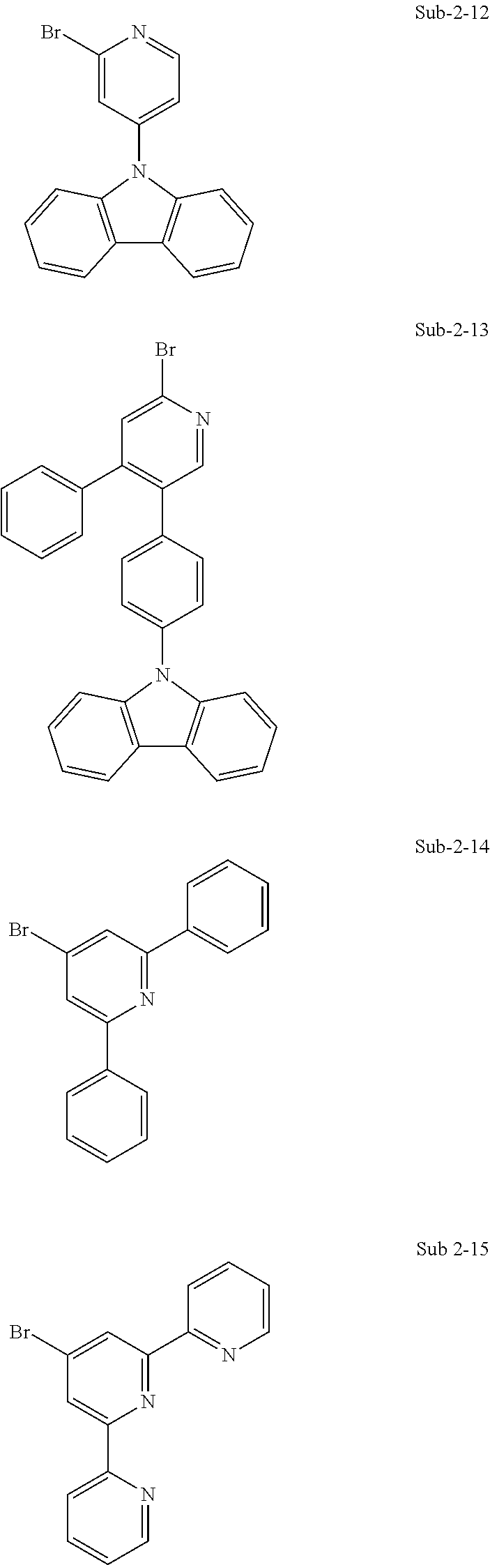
C1(Br)=CC(N2C3=C(C4=C2C=CC=C4)C=CC=C3)=CC=N1.C1=C(C2=C(C3=CC=CC=C3)C=C(Br)N=C2)C=CC(N2C3=C(C4=C2C=CC=C4)C=CC=C3)=C1.C1(Br)=CC(C2=CC=CC=C2)=NC(C2=CC=CC=C2)=C1.C1(Br)=CC(C2=NC=CC=C2)=NC(C2=CC=CC=N2)=C1
